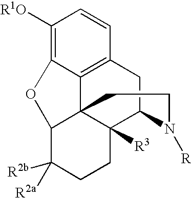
C1([R1O])=C2C3=C(C=C1)CC1C4([R3])C3(C(C([R2a])([R2b])CC4)O2)CCN1[R]
